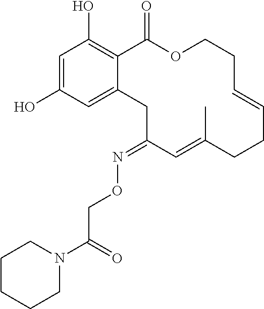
C1=C(O)C=C2C(=C1O)C(=O)OCCC=CCCC(C)=CC(=NOCC(N1CCCCC1)=O)C2
